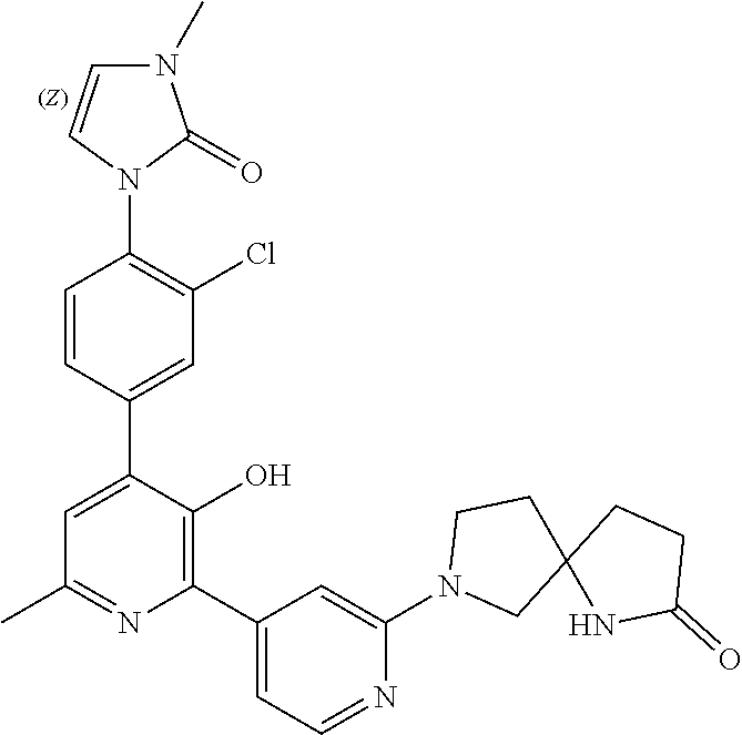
N1(C2=C(Cl)C=C(C3=CC(C)=NC(C4=CC=NC(N5CC6(CC5)NC(=O)CC6)=C4)=C3O)C=C2)C(=O)N(C)C=C1
